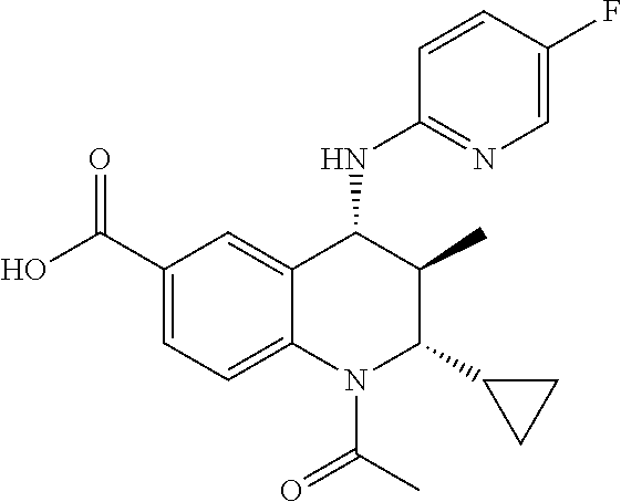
C1(C(O)=O)=CC=C2C(=C1)C(NC1=NC=C(F)C=C1)C(C)C(C1CC1)N2C(C)=O
